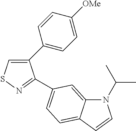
C1(C2=CC=C([OMe])C=C2)=CSN=C1C1=CC=C2C(=C1)N(C(C)C)C=C2
